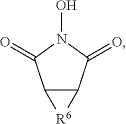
C12C(C(=O)N(O)C1=O)[R6]2
